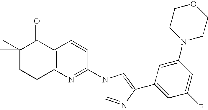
C1(C)(C)CCC2=C(C1=O)C=CC(N1C=NC(C3=CC(F)=CC(N4CCOCC4)=C3)=C1)=N2
